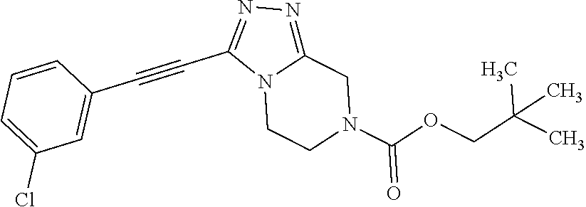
N12CCN(C(OCC(C)(C)C)=O)CC1=NN=C2C#CC1=CC(Cl)=CC=C1
